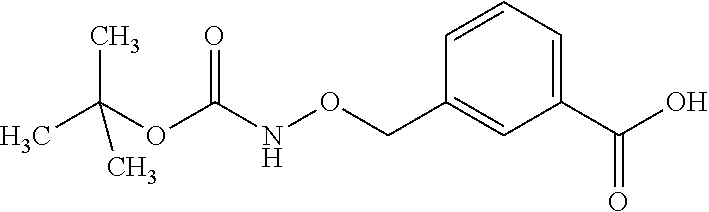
C1=CC=C(C(O)=O)C=C1CONC(OC(C)(C)C)=O
